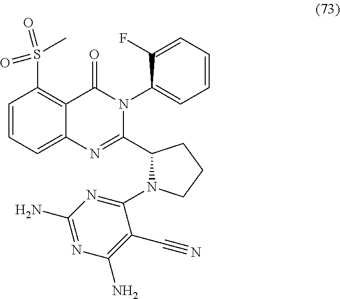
C1=CC=C2C(=C1S(=O)(=O)C)C(=O)N(C1=CC=CC=C1F)C(C1N(C3=NC(N)=NC(N)=C3C#N)CCC1)=N2
